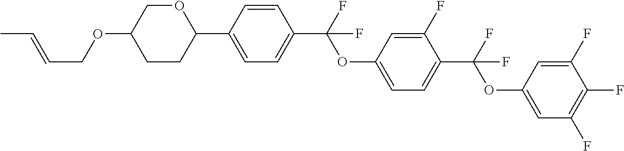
C(COC1CCC(C2=CC=C(C(F)(OC3=CC=C(C(F)(OC4=CC(F)=C(F)C(F)=C4)F)C(F)=C3)F)C=C2)OC1)=CC
